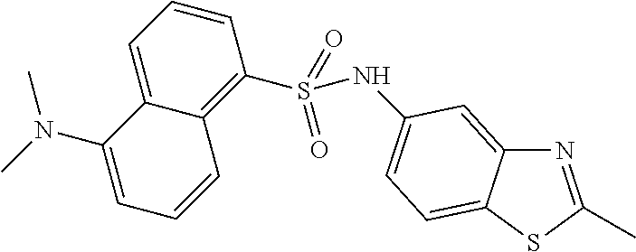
N1=C(C)SC2=CC=C(NS(C3=C4C(=CC=C3)C(N(C)C)=CC=C4)(=O)=O)C=C12
